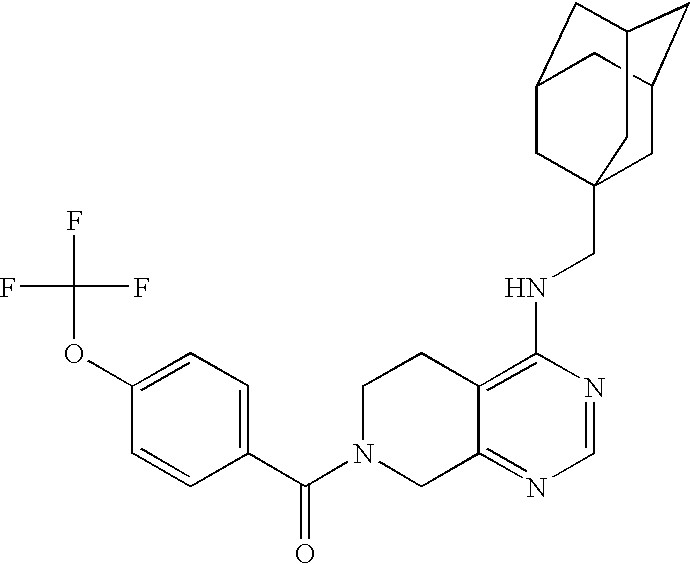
C12=C(NCC34CC5CC(CC(C3)C5)C4)N=CN=C1CN(C(C1=CC=C(OC(F)(F)F)C=C1)=O)CC2
